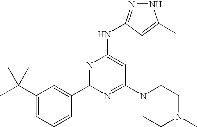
N1N=C(NC2=CC(N3CCN(C)CC3)=NC(C3=CC(C(C)(C)C)=CC=C3)=N2)C=C1C
